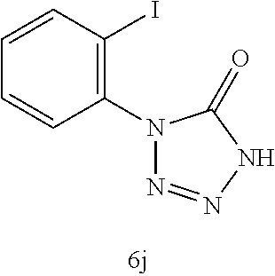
C1(N2N=NNC2=O)=C(I)C=CC=C1
